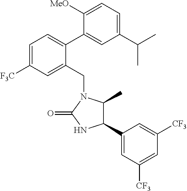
C1=C([F3C])C=C(CN2C(C)C(C3=CC([CF3])=CC([CF3])=C3)NC2=O)C(C2=CC(C(C)C)=CC=C2[MeO])=C1
